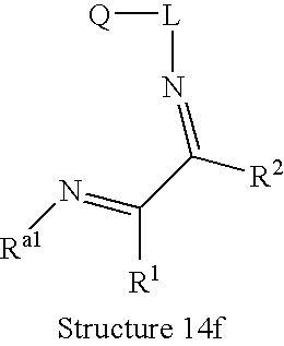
[R2]C(=N[L][Q])C([R1])=N[Ra1]
